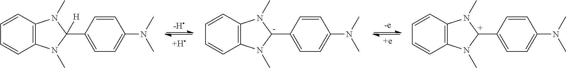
C12=C(C=CC=C1)N(C)C([H])(C1=CC=C(N(C)C)C=C1)N2C.C12=C(C=CC=C1)N(C)[C-](C1=CC=C(N(C)C)C=C1)N2C.C12=C(C=CC=C1)N(C)[C+](C1=CC=C(N(C)C)C=C1)N2C.[-H].[H].[-e].[+e]
